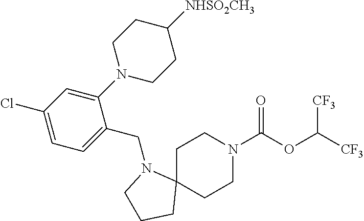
C1C2(CCN(C(OC([CF3])[CF3])=O)C1)N(CC1=CC=C(Cl)C=C1N1CCC([NHSO2CH3])CC1)CCC2
